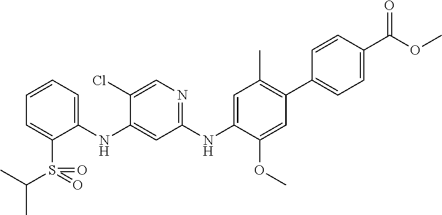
C1=C(NC2=NC=C(Cl)C(NC3=CC=CC=C3S(=O)(C(C)C)=O)=C2)C(OC)=CC(C2=CC=C(C(OC)=O)C=C2)=C1C
